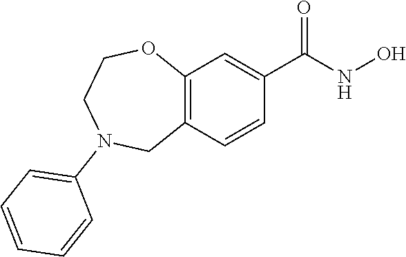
C12=C(C=CC(C(NO)=O)=C1)CN(C1=CC=CC=C1)CCO2
